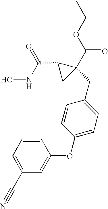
ONC(C1CC1(C(OCC)=O)CC1=CC=C(OC2=CC(C#N)=CC=C2)C=C1)=O
